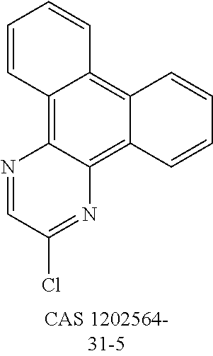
N1=CC(Cl)=NC2=C3C(=C4C(=C12)C=CC=C4)C=CC=C3
